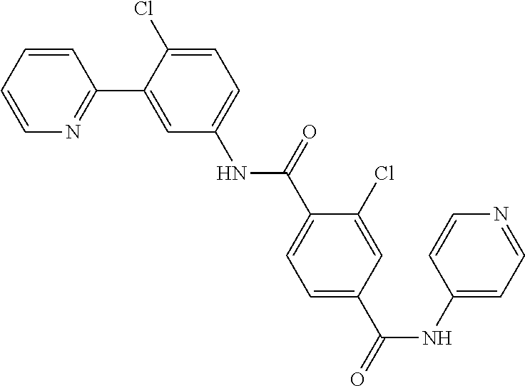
C1=CC=CN=C1C1=CC(NC(C2=CC=C(C(NC3=CC=NC=C3)=O)C=C2Cl)=O)=CC=C1Cl
